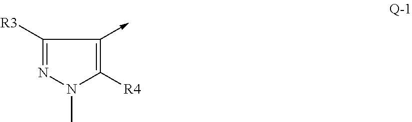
C1([R3])=NN(C)C([R4])=C1->C
